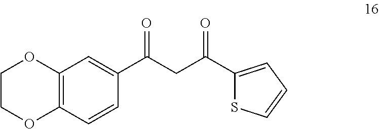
C1=CC2=C(C=C1C(CC(C1=CC=CS1)=O)=O)OCCO2
